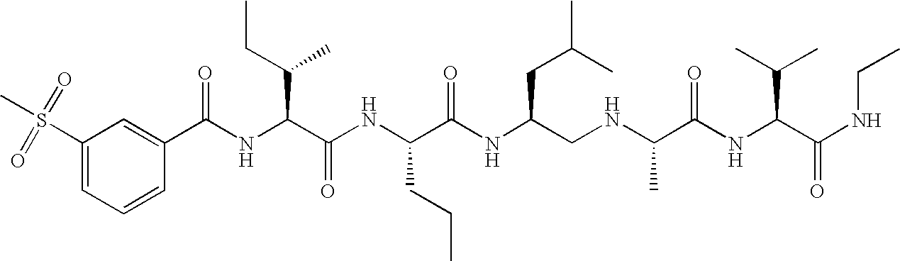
C1(C(NC(C(NC(C(NC(CNC(C(NC(C(NCC)=O)C(C)C)=O)C)CC(C)C)=O)CCC)=O)C(C)CC)=O)=CC(S(=O)(=O)C)=CC=C1
